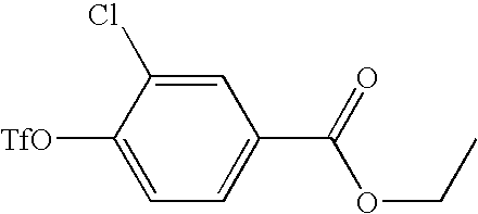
C1=C(Cl)C([TfO])=CC=C1C(=O)OCC
